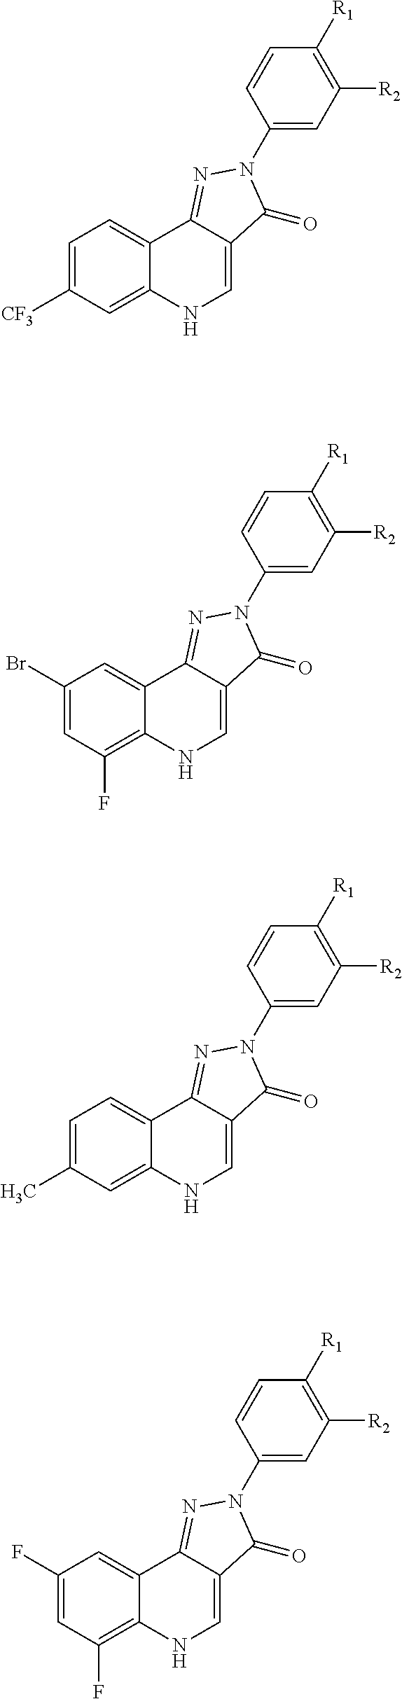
C1=C([CF3])C=C2C(=C1)C1=NN(C3=CC([R2])=C([R1])C=C3)C(=O)C1=CN2.C1(Br)=CC(F)=C2C(=C1)C1=NN(C3=CC([R2])=C([R1])C=C3)C(=O)C1=CN2.C1=C(C)C=C2C(=C1)C1=NN(C3=CC([R2])=C([R1])C=C3)C(=O)C1=CN2.C1(F)=CC(F)=C2C(=C1)C1=NN(C3=CC([R2])=C([R1])C=C3)C(=O)C1=CN2
